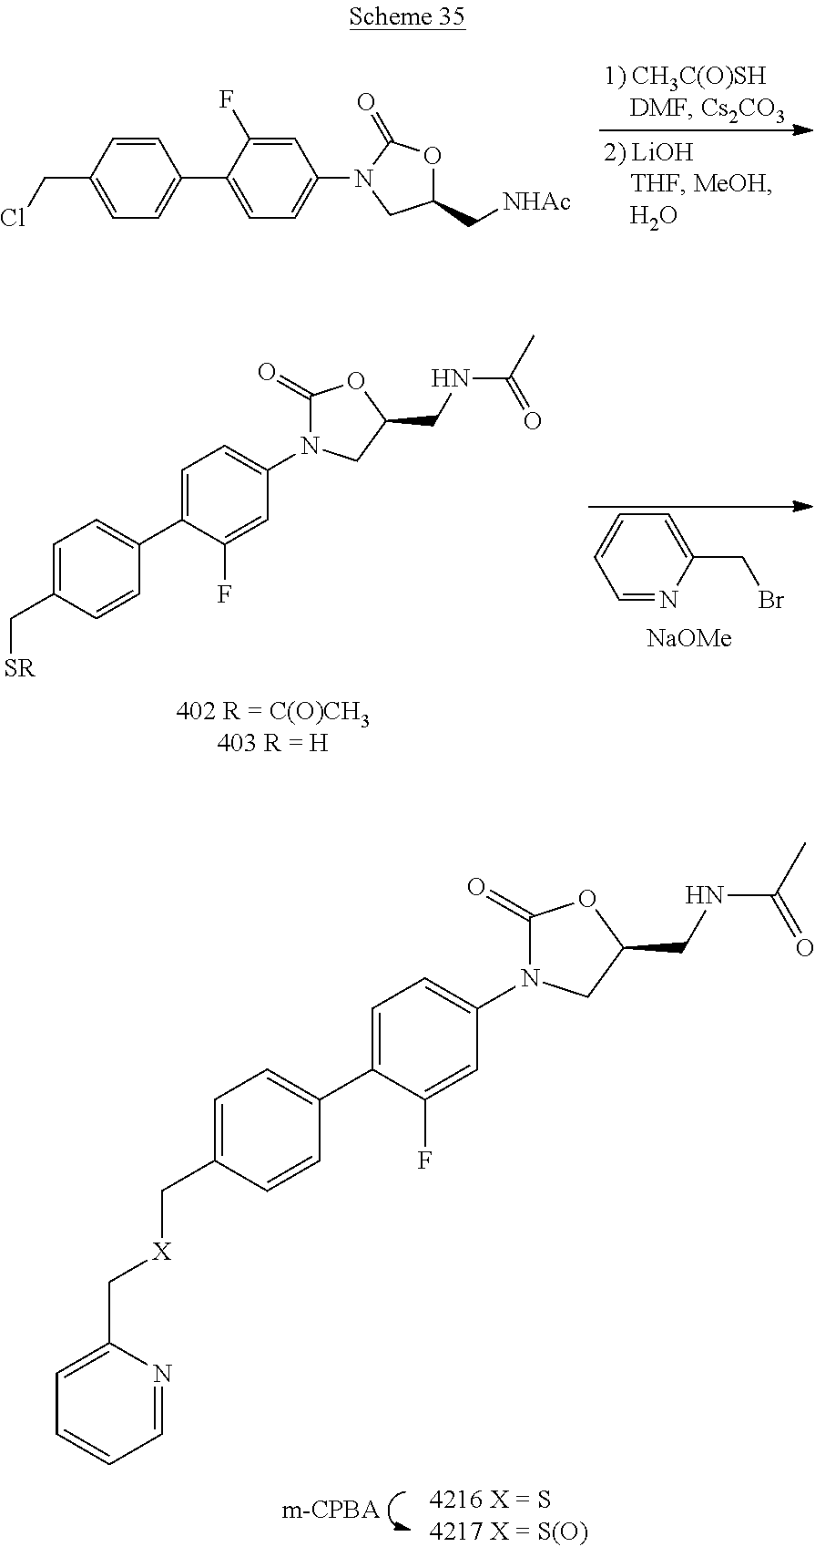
C1=CC(CCl)=CC=C1C1=CC=C(N2CC(C[NHAc])OC2=O)C=C1F.C1=C(C[X]CC2=CC=CC=N2)C=CC(C2=CC=C(N3C(=O)OC(CNC(C)=O)C3)C=C2F)=C1.C1=NC(CBr)=CC=C1.[NaOMe].C1=C(C[SR])C=CC(C2=CC=C(N3C(=O)OC(CNC(C)=O)C3)C=C2F)=C1
